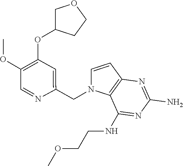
C1=CC2=C(N1CC1=CC(OC3COCC3)=C(OC)C=N1)C(NCCOC)=NC(N)=N2
